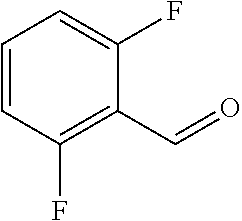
C1=CC(F)=C(C=O)C(F)=C1
